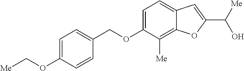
C1=C(OC[Me])C=CC(COC2=CC=C3C(=C2[Me])OC(C([Me])O)=C3)=C1
